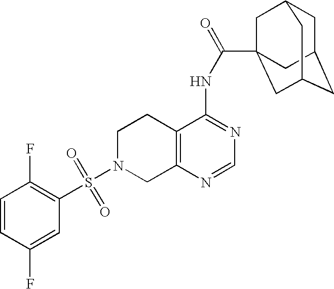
C1N(S(=O)(=O)C2=C(F)C=CC(F)=C2)CC2=C(C1)C(NC(=O)C13CC4CC(CC(C1)C4)C3)=NC=N2
